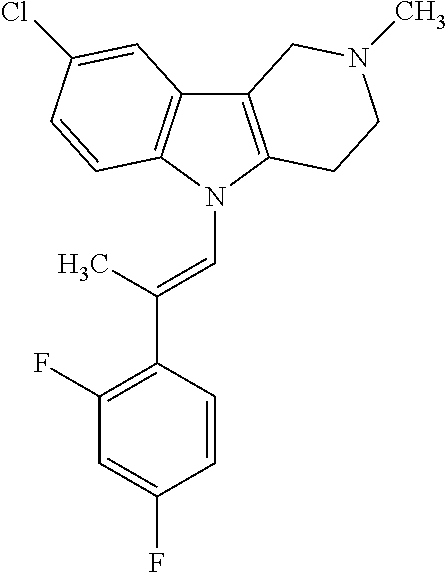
C12=C(N(C=C(C3=C(F)C=C(F)C=C3)C)C3=C1C=C(Cl)C=C3)CCN(C)C2
